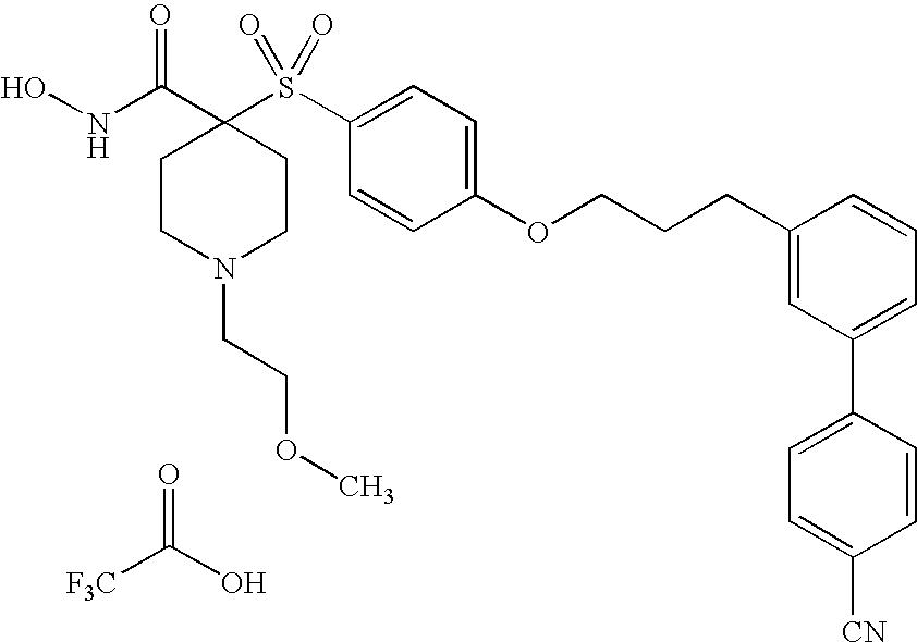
N(C(C1(S(C2=CC=C(OCCCC3=CC(C4=CC=C([CN])C=C4)=CC=C3)C=C2)(=O)=O)CCN(CCOC)CC1)=O)O.O=C(O)[F3C]
